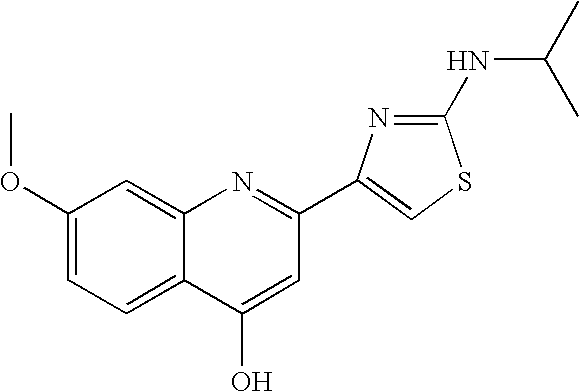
N1=C(C2=CSC(NC(C)C)=N2)C=C(O)C2=CC=C(OC)C=C12
